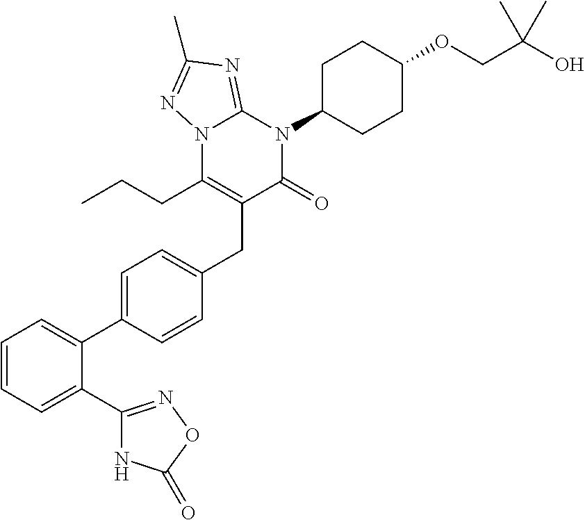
C1=CC=C(C2=NOC(=O)N2)C(C2=CC=C(CC3=C(CCC)N4C(=NC(C)=N4)N(C4CCC(OCC(O)(C)C)CC4)C3=O)C=C2)=C1
